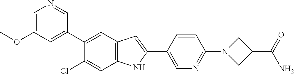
C1=C(OC)C=C(C2=CC3=C(C=C2Cl)NC(C2=CN=C(N4CC(C(N)=O)C4)C=C2)=C3)C=N1
